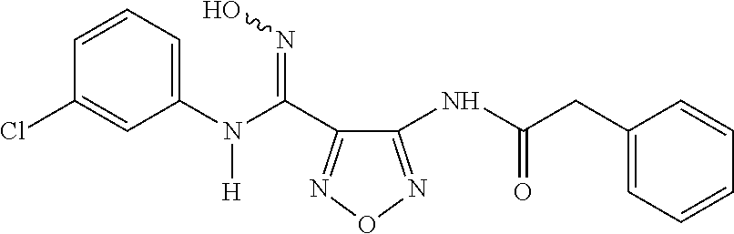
C1(NC(CC2=CC=CC=C2)=O)=NON=C1C(N(C1=CC=CC(Cl)=C1)[H])=NO
